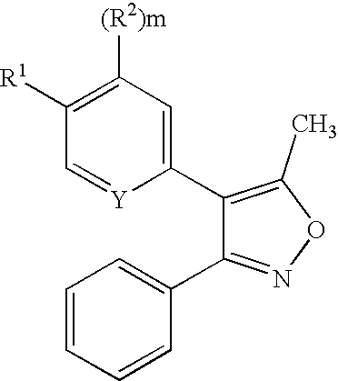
C1([(R2)m])=C([R1])C=[Y]C(C2=C(C)ON=C2C2=CC=CC=C2)=C1
